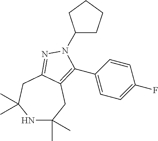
N1C(C)(C)CC2=C(C3=CC=C(F)C=C3)N(C3CCCC3)N=C2CC1(C)C
